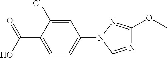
C1=C(C(O)=O)C(Cl)=CC(N2C=NC(OC)=N2)=C1
